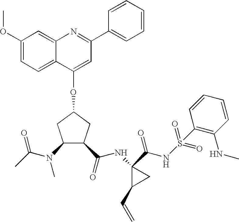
C1(OC)=CC=C2C(=C1)N=C(C1=CC=CC=C1)C=C2OC1CC(N(C(C)=O)C)C(C(NC2(C(NS(C3=C(NC)C=CC=C3)(=O)=O)=O)C(C=C)C2)=O)C1
